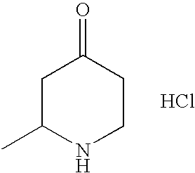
C1C(C)NCCC1=O.Cl
